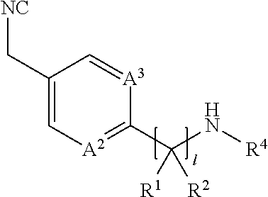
C1(C[NC])=C[A2]=C(C(N[R4])([R1])[R2])[A3]=C1
